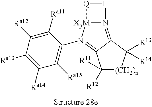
C1([Ra11])=C([Ra12])C([Ra13])=C([Ra14])C([Ra15])=C1N1=C2C([R12])([R11])[(CH2)n]C([R13])([R14])C2=N2[XpM]1[Q][L]2
